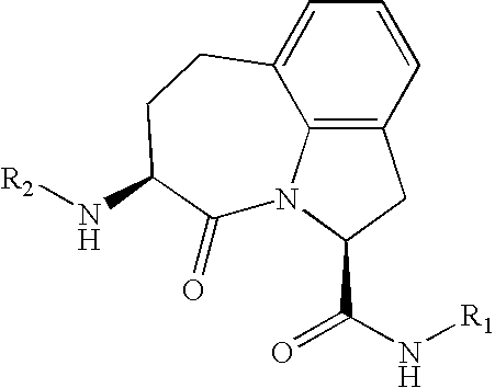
C12=C3N(C(=O)C(N[R2])CCC3=CC=C1)C(C(=O)N[R1])C2
